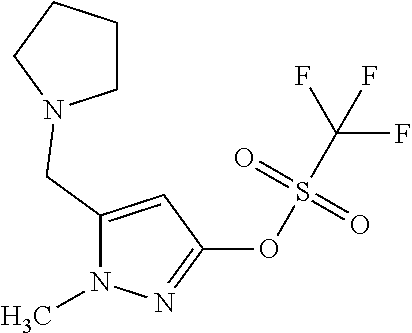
C1(CN2CCCC2)=CC(OS(=O)(=O)C(F)(F)F)=NN1C
